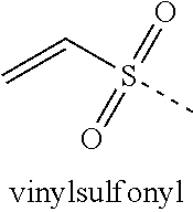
C=CS(C)(=O)=O
